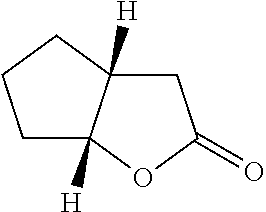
C1C2([H])C([H])(OC1=O)CCC2
